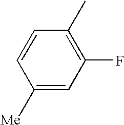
C1([Me])=CC(F)=C(C)C=C1
